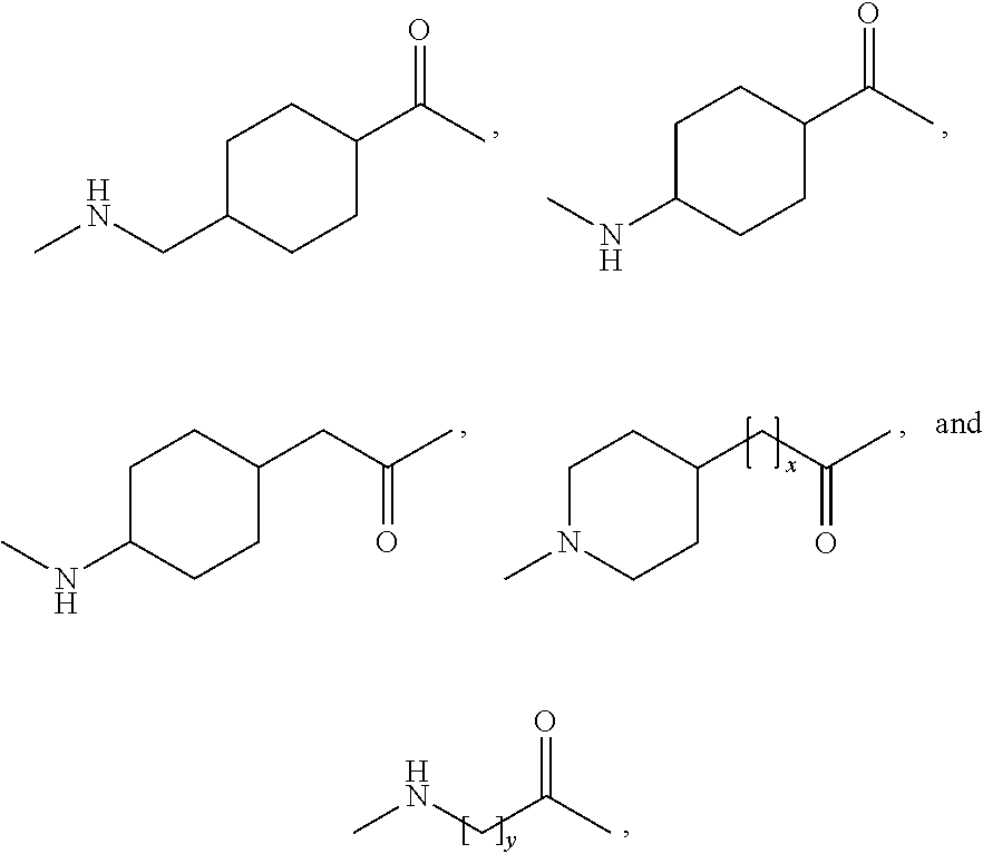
C1C(CNC)CCC(C(C)=O)C1.C1C(NC)CCC(C(C)=O)C1.C(C(C)=O)NC.C1N(C)CCC(CC(C)=O)C1.C1C(NC)CCC(CC(C)=O)C1
